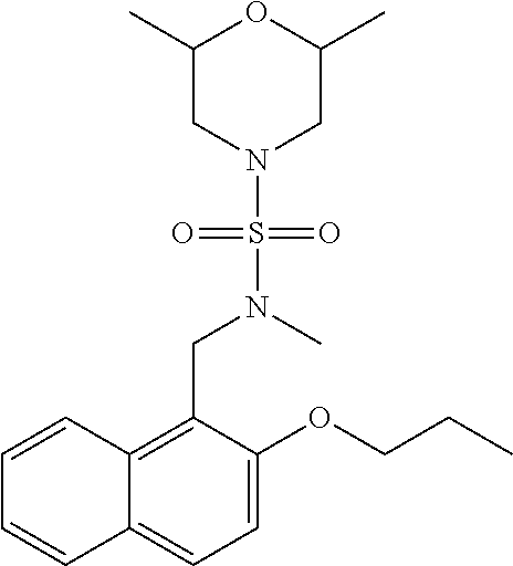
C1=C(OCCC)C(CN(S(N2CC(C)OC(C)C2)(=O)=O)C)=C2C(=C1)C=CC=C2
